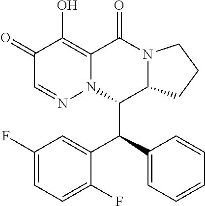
C1(F)=CC=C(F)C(C(C2=CC=CC=C2)C2C3N(C(=O)C4=C(O)C(=O)C=NN24)CCC3)=C1
